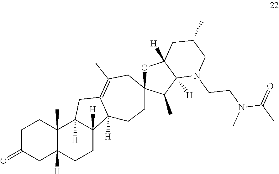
C1C(=O)CC2([H])C(C)(C1)C1([H])C([H])(CC2)C2([H])C(=C(C)CC3(CC2)OC2([H])C([H])(C3C)N(CCN(C(C)=O)C)CC(C)C2)C1
